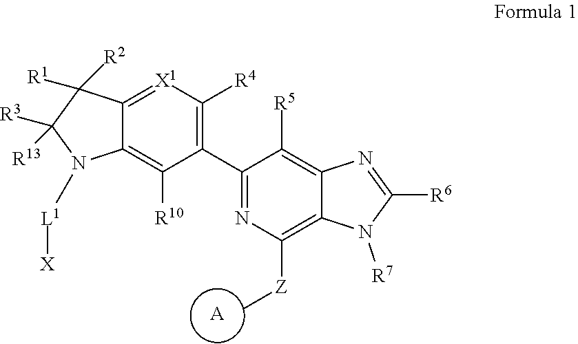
[X1]1=C2C(=C([R10])C(C3=NC([Z]C)=C4C(=C3[R5])N=C([R6])N4[R7])=C1[R4])N([L1][X])C([R3])([R13])C2([R2])[R1].[A]
